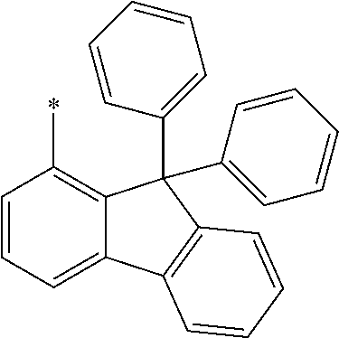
C1=CC(*)=C2C(=C1)C1=C(C2(C2=CC=CC=C2)C2=CC=CC=C2)C=CC=C1
